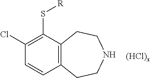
C1(Cl)=C(S[R])C2=C(C=C1)CCNCC2.[(HCl)x]
